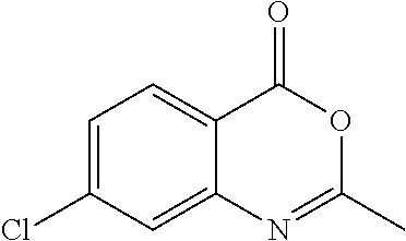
C12=CC(Cl)=CC=C1C(=O)OC(C)=N2
